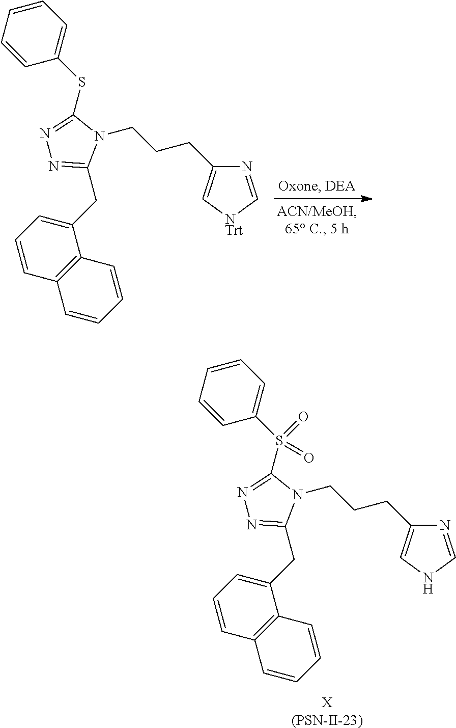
N1=C[NTrt]C=C1CCCN1C(SC2=CC=CC=C2)=NN=C1CC1=CC=CC2=C1C=CC=C2.N1=CNC=C1CCCN1C(S(C2=CC=CC=C2)(=O)=O)=NN=C1CC1=CC=CC2=C1C=CC=C2.[X(PSN-II-23)]
